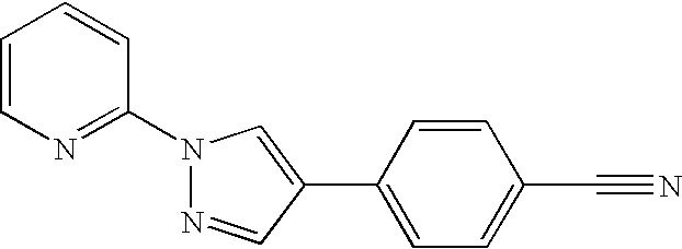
N1(C2=NC=CC=C2)N=CC(C2=CC=C(C#N)C=C2)=C1
